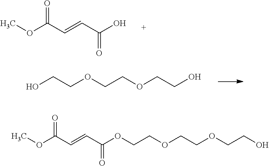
O(C(C=CC(O)=O)=O)C.OCCOCCOCCO.O(C(C=CC(OCCOCCOCCO)=O)=O)C
